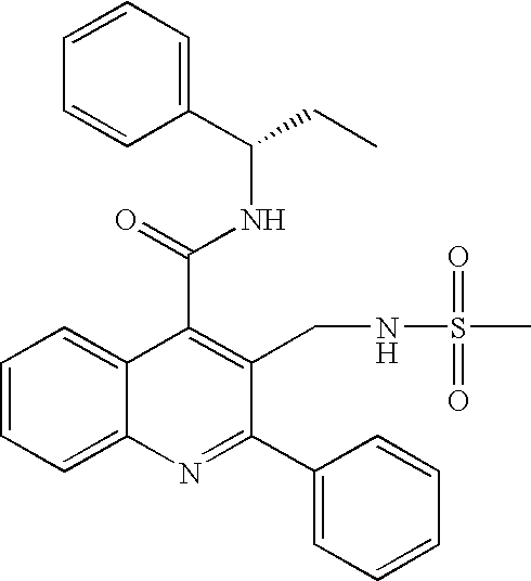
C1=C2C(=CC=C1)C(C(=O)NC(CC)C1=CC=CC=C1)=C(CNS(C)(=O)=O)C(C1=CC=CC=C1)=N2
